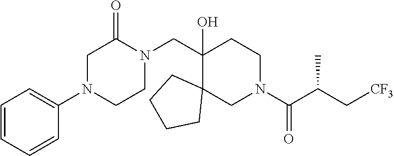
N1(C2=CC=CC=C2)CC(=O)N(CC2(O)C3(CN(C(C(C[CF3])C)=O)CC2)CCCC3)CC1
